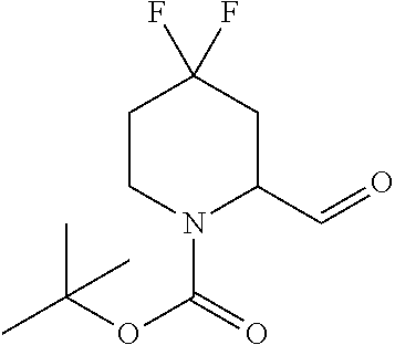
C1CN(C(=O)OC(C)(C)C)C(C=O)CC1(F)F
